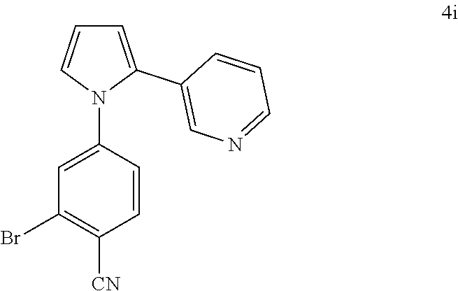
C1=CC([CN])=C(Br)C=C1N1C(C2=CN=CC=C2)=CC=C1
